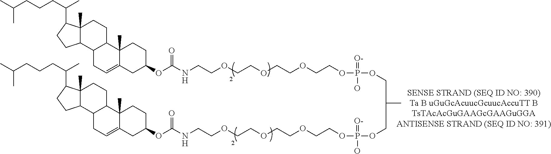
C12(C)C(=CCC3C1CCC1(C)C3CCC1C(CCCC(C)C)C)CC(OC(NCCOCCOCCOCCOP(OCC(COP(OCCOCCOCCOCCNC(OC1CC3=CCC4C(C3(C)CC1)CCC1(C)C4CCC1C(CCCC(C)C)C)=O)(=[O-])O)C)(=[O-])O)=O)CC2
